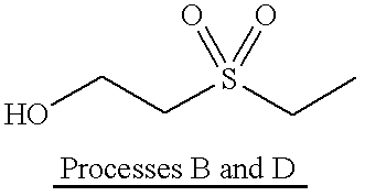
OCCS(CC)(=O)=O
